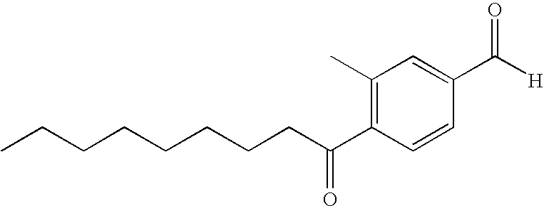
CCCCCCCCC(C1=C(C)C=C(C([H])=O)C=C1)=O
